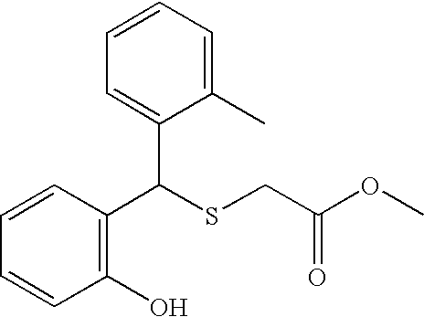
C1(C(SCC(=O)OC)C2=CC=CC=C2C)=C(O)C=CC=C1
